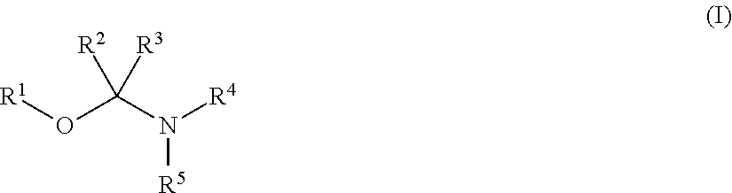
N([R5])(C(O[R1])([R2])[R3])[R4]
